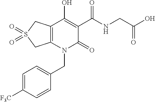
C(N1C(=O)C(C(NCC(O)=O)=O)=C(O)C2=C1CS(=O)(=O)C2)C1=CC=C([F3C])C=C1
